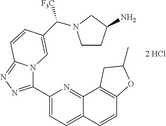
C1(C2=NN=C3N2C=C(C([F3C])N2CCC(N)C2)C=C3)=CC=C2C(=N1)C1=C(C=C2)OC(C)C1
